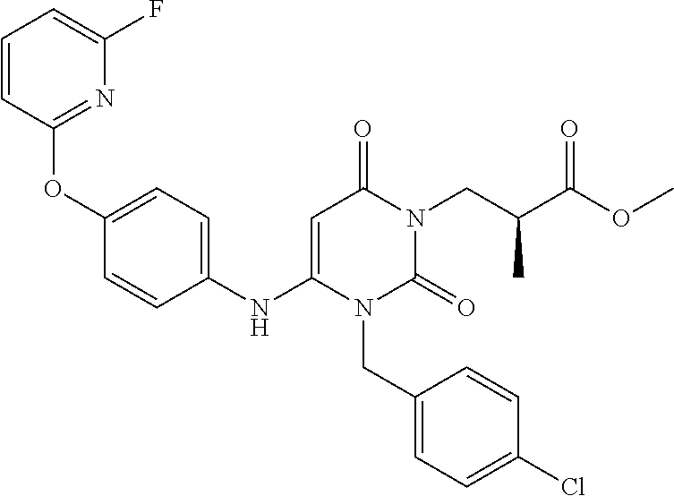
C1(NC2=CC(=O)N(CC(C(OC)=O)C)C(=O)N2CC2=CC=C(Cl)C=C2)=CC=C(OC2=NC(F)=CC=C2)C=C1
